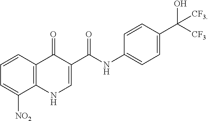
C1=CC2=C(C([NO2])=C1)NC=C(C(NC1=CC=C(C([CF3])(O)[CF3])C=C1)=O)C2=O
